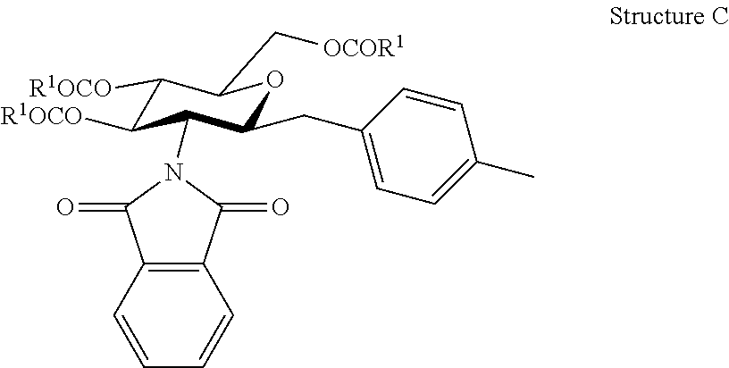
C1([R1OCO])C([R1OCO])C(N2C(=O)C3=C(C2=O)C=CC=C3)C(CC2=CC=C(C)C=C2)OC1C[OCOR1]
